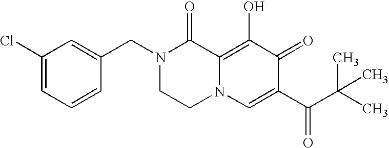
C1=C(CN2CCN3C(=C(O)C(=O)C(C(C(C)(C)C)=O)=C3)C2=O)C=CC=C1Cl
